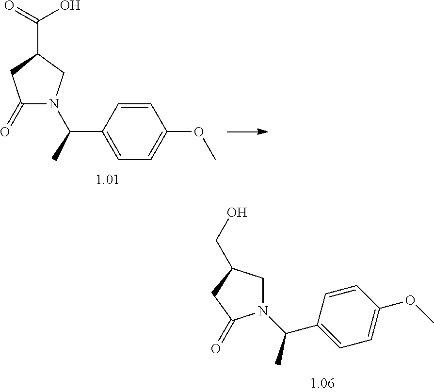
C1(=O)N(C(C)C2=CC=C(OC)C=C2)CC(C(=O)O)C1.N1(C(C)C2=CC=C(OC)C=C2)CC(CO)CC1=O
